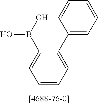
C1=CC=C(C2=CC=CC=C2)C(B(O)O)=C1
